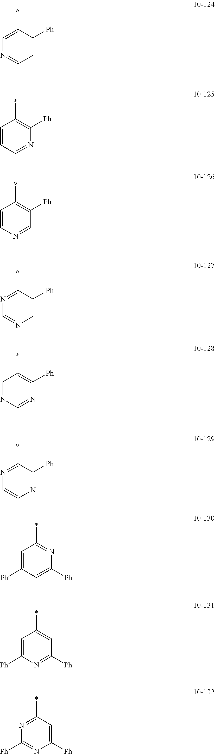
C1([Ph])=CC([Ph])=CC(*)=N1.N1=CC=C([Ph])C(*)=C1.C1=CC(*)=C([Ph])N=C1.C1=CC(*)=C([Ph])C=N1.C1=NC=C([Ph])C(*)=N1.N1=CC(*)=C([Ph])N=C1.C1=CN=C([Ph])C(*)=N1.C1([Ph])=NC([Ph])=CC(*)=C1.C1([Ph])=CC(*)=NC([Ph])=N1
